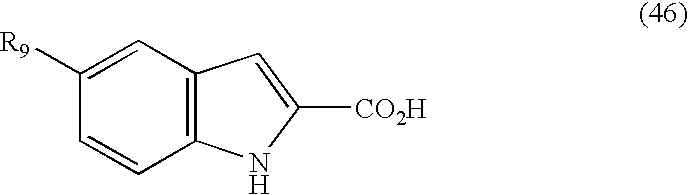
C1([R9])=CC2=C(C=C1)NC([CO2H])=C2
